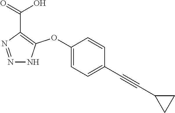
C1(OC2=C(C(=O)O)N=NN2)=CC=C(C#CC2CC2)C=C1
